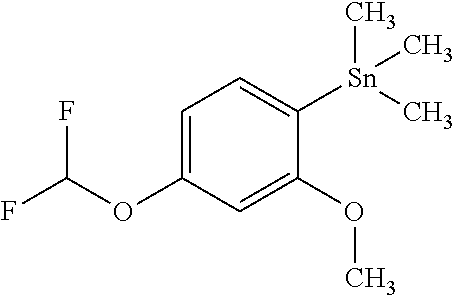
C(F)(OC1=CC=C([Sn](C)(C)C)C(OC)=C1)F
